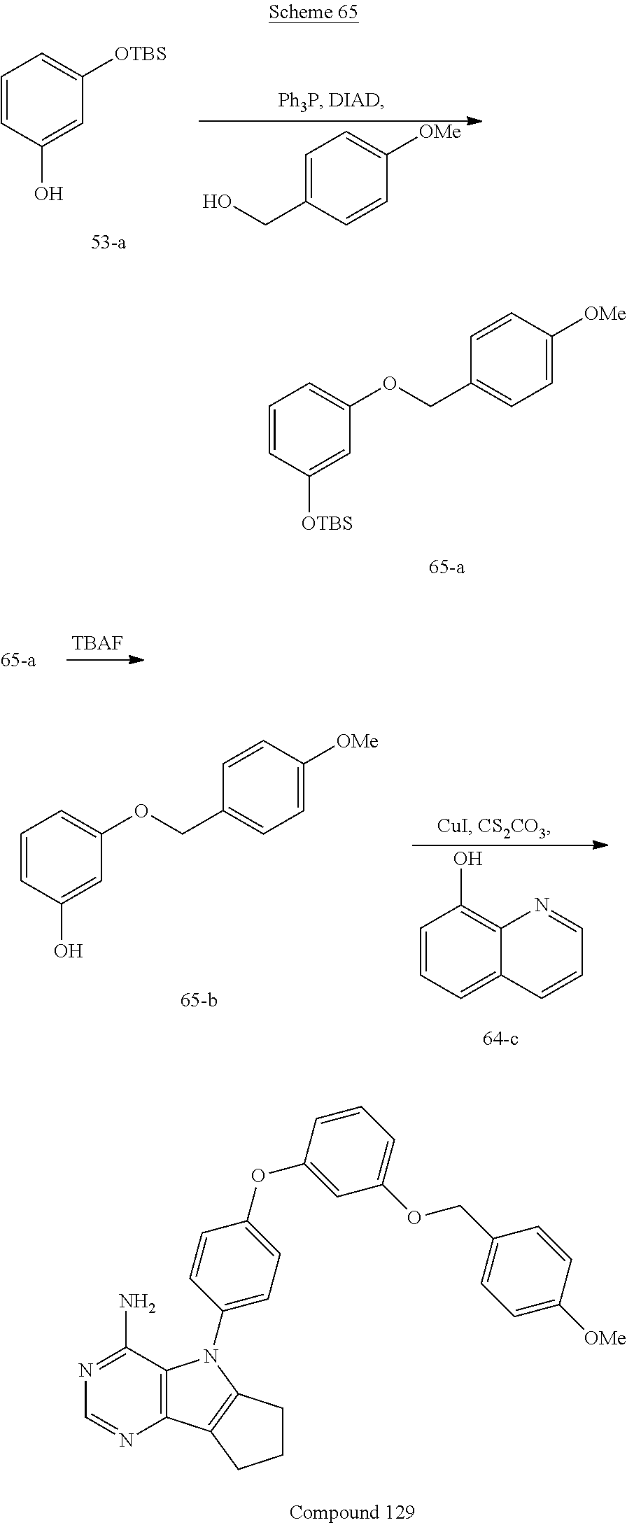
C1=CC(O)=CC([OTBS])=C1.C1=C(CO)C=CC([OMe])=C1.C1=CC([OTBS])=CC(OCC2=CC=C([OMe])C=C2)=C1.[TBAF].C1=CC=C2C(=C1O)N=CC=C2.C1=CC(O)=CC(OCC2=CC=C([OMe])C=C2)=C1.C12=C(C(N)=NC=N1)N(C1=CC=C(OC3=CC(OCC4=CC=C([OMe])C=C4)=CC=C3)C=C1)C1=C2CCC1
